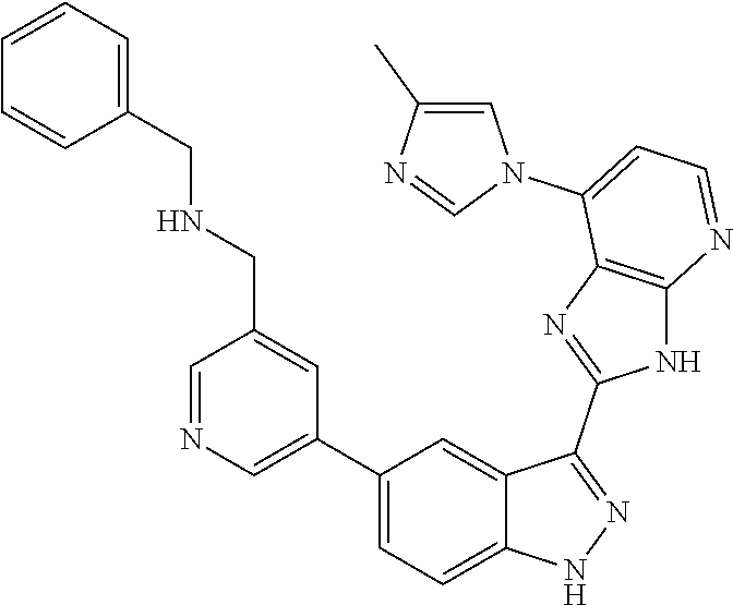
C1=NC=C(C2=CC=C3C(=C2)C(C2=NC4=C(N2)N=CC=C4N2C=C(C)N=C2)=NN3)C=C1CNCC1=CC=CC=C1
